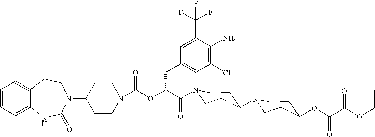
C12=CC=CC=C1NC(=O)N(C1CCN(C(OC(C(=O)N3CCC(N4CCC(OC(C(OCC)=O)=O)CC4)CC3)CC3=CC(Cl)=C(N)C(C(F)(F)F)=C3)=O)CC1)CC2
